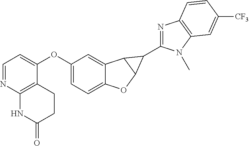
C1=NC2=C(C(OC3=CC=C4C(=C3)C3C(O4)C3C3=NC4=C(N3C)C=C([CF3])C=C4)=C1)CCC(=O)N2
